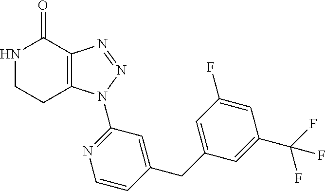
C12=C(N=NN1C1=NC=CC(CC3=CC(F)=CC(C(F)(F)F)=C3)=C1)C(=O)NCC2
